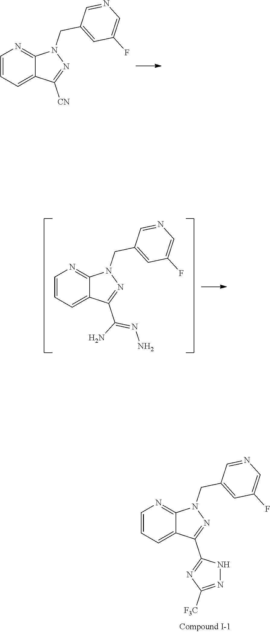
C1=CC=C2C(=N1)N(CC1=CC(F)=CN=C1)N=C2[CN].C1=CC=C2C(=N1)N(CC1=CC(F)=CN=C1)N=C2C(N)=NN.C1=CC=C2C(=N1)N(CC1=CC(F)=CN=C1)N=C2C1=NC([F3C])=NN1
